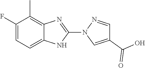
C1(F)=CC=C2C(=C1C)N=C(N1C=C(C(=O)O)C=N1)N2
